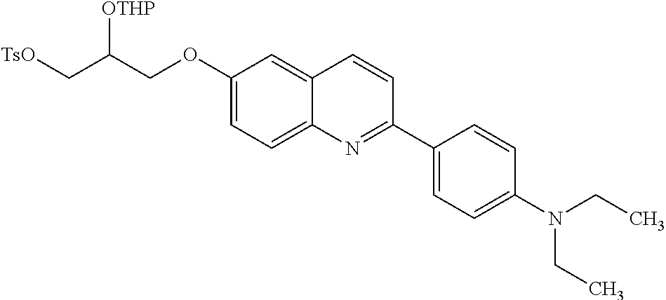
C1(OCC(C[TsO])[OTHP])=CC=C2C(=C1)C=CC(C1=CC=C(N(CC)CC)C=C1)=N2
